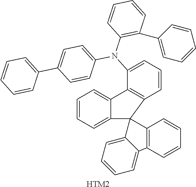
C1=CC=C2C(=C1)C1=C(C=CC=C1N(C1=CC=C(C3=CC=CC=C3)C=C1)C1=C(C3=CC=CC=C3)C=CC=C1)C21C2=C(C=CC=C2)C2=CC=CC=C12.[HTM2]
